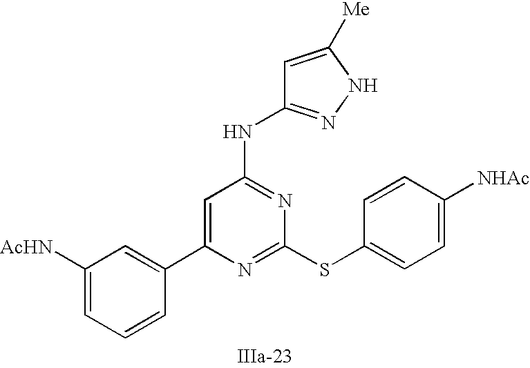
C1=C(C2=CC([AcHN])=CC=C2)N=C(SC2=CC=C([NHAc])C=C2)N=C1NC1=NNC([Me])=C1
